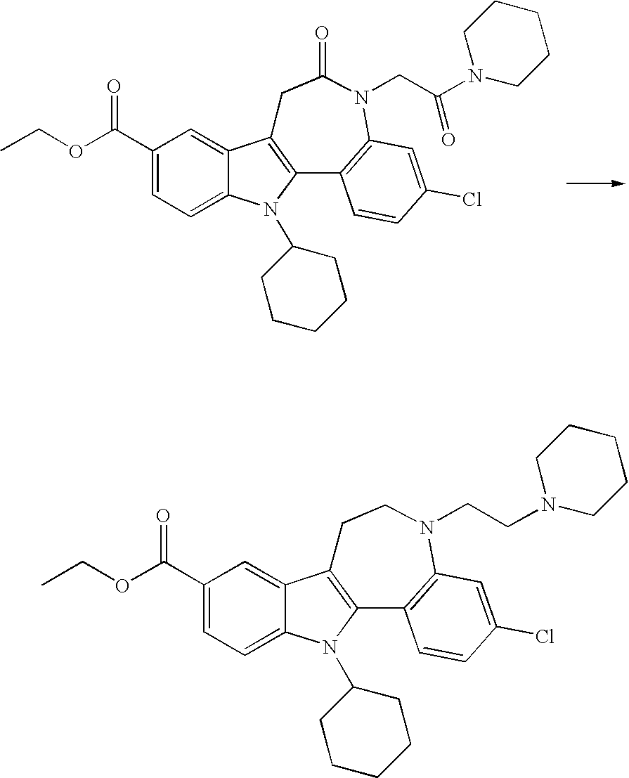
CCOC(C1=CC=C2C(=C1)C1=C(N2C2CCCCC2)C2=C(N(CC(N3CCCCC3)=O)C(=O)C1)C=C(Cl)C=C2)=O.CCOC(C1=CC=C2C(=C1)C1=C(N2C2CCCCC2)C2=C(N(CCN3CCCCC3)CC1)C=C(Cl)C=C2)=O
